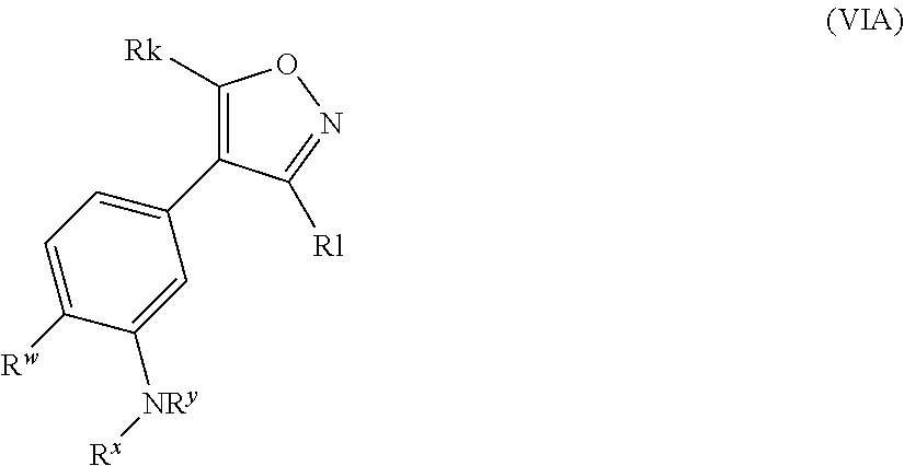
C1(C2=C([Rk])ON=C2[Rl])=CC=C([Rw])C([NRy][Rx])=C1
